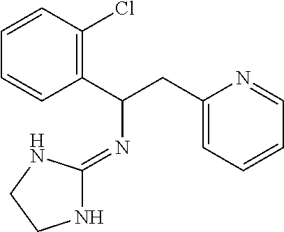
C1=CC(C(CC2=CC=CC=N2)N=C2NCCN2)=C(Cl)C=C1
